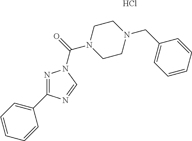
N1=C(C2=CC=CC=C2)N=CN1C(=O)N1CCN(CC2=CC=CC=C2)CC1.Cl
